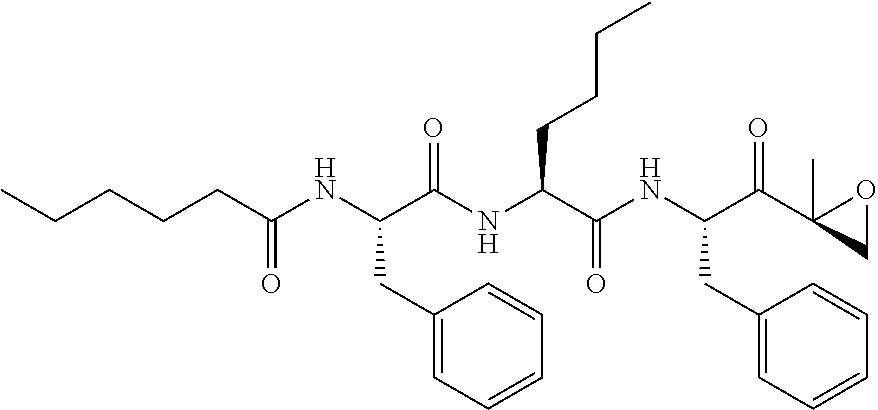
CCCCCC(NC(C(NC(C(NC(C(C1(C)CO1)=O)CC1=CC=CC=C1)=O)CCCC)=O)CC1=CC=CC=C1)=O
